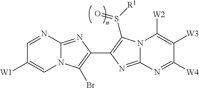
N12C(=NC(C3=C(S([R1])=O)N4C(=N3)N=C([W4])C([W3])=C4[W2])=C1Br)N=CC([W1])=C2
